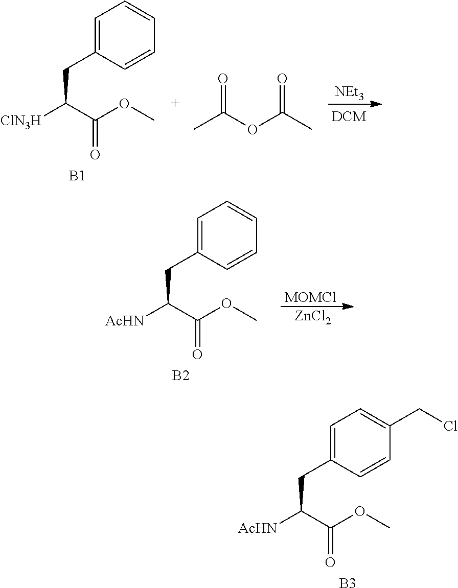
C1=C(CC([ClN3H])C(OC)=O)C=CC=C1.[B1].CC(OC(C)=O)=O.[NEt3].C1=C(CC([AcHN])C(OC)=O)C=CC=C1.[B2].[MOMCl].[ZnCl2].C1=C(CC([AcHN])C(OC)=O)C=CC(CCl)=C1.[B3]
